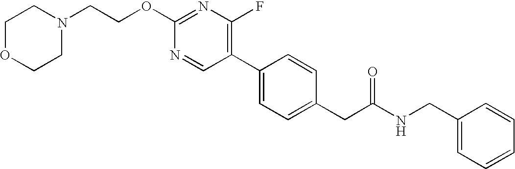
C(OC1=NC(F)=C(C2=CC=C(CC(NCC3=CC=CC=C3)=O)C=C2)C=N1)CN1CCOCC1
